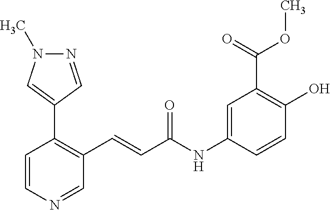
N1=CC(C2=C(C=CC(NC3=CC(C(=O)OC)=C(O)C=C3)=O)C=NC=C2)=CN1C
